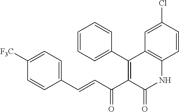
C1([F3C])=CC=C(C=CC(C2=C(C3=CC=CC=C3)C3=C(NC2=O)C=CC(Cl)=C3)=O)C=C1
